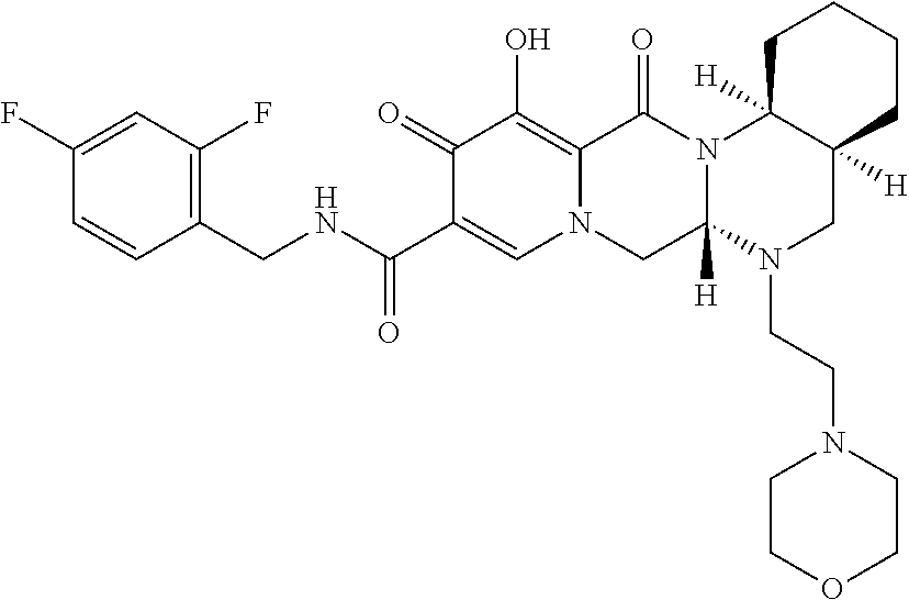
C1(CNC(C2=CN3C(=C(O)C2=O)C(=O)N2C([H])(C3)N(CCN3CCOCC3)CC3([H])C2([H])CCCC3)=O)=C(F)C=C(F)C=C1
